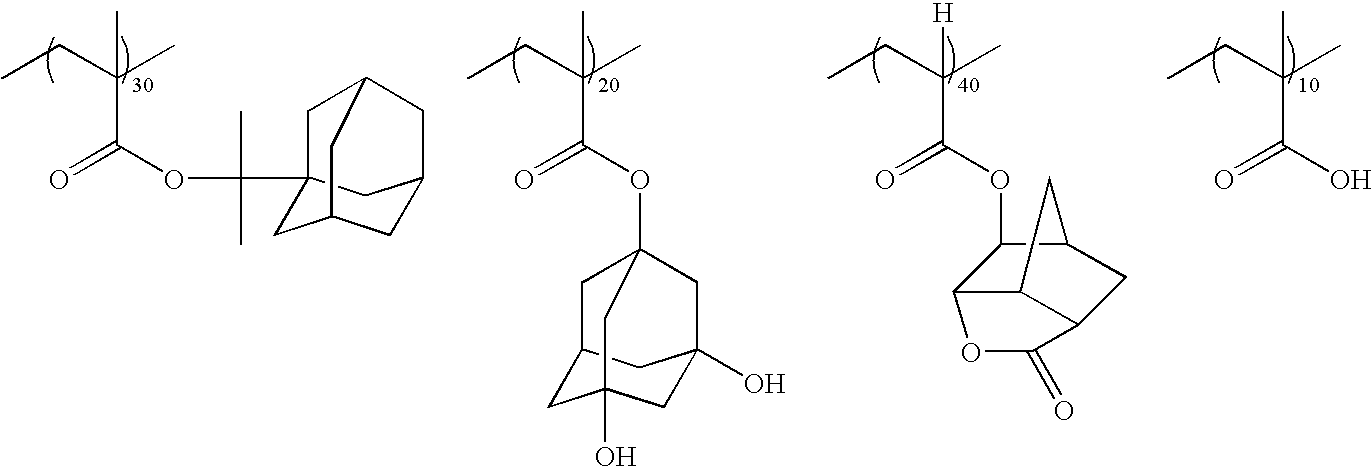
C12CC3(O)CC(O)(C1)CC(OC(=O)C(C)(C)CC)(C2)C3.O(C(=O)C(C)(C)CC)C(C12CC3CC(C1)CC(C2)C3)(C)C.O(C(=O)C([H])(C)CC)C1C2C3C(CC1C3)C(=O)O2.OC(=O)C(C)(C)CC
